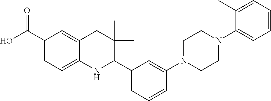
O=C(C1=CC=C2C(=C1)CC(C)(C)C(C1=CC=CC(N3CCN(C4=CC=CC=C4C)CC3)=C1)N2)O
